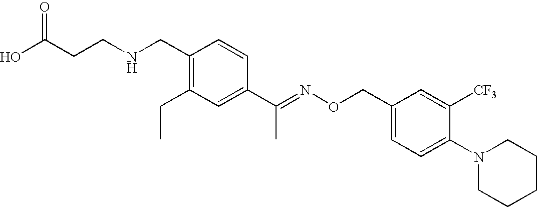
C1(CNCCC(O)=O)=C(CC)C=C(C(=NOCC2=CC=C(N3CCCCC3)C([CF3])=C2)C)C=C1
